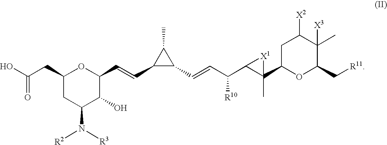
C1(CC(O)=O)CC(N([R2])[R3])C(O)C(C=CC2C(C=CC(C3[X1]C3(C3CC([X2])C(C)([X3])C(C[R11])O3)C)[R10])C2C)O1
